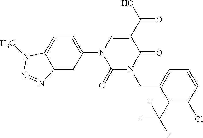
C12=CC(N3C(=O)N(CC4=CC=CC(Cl)=C4C(F)(F)F)C(=O)C(C(O)=O)=C3)=CC=C1N(C)N=N2
